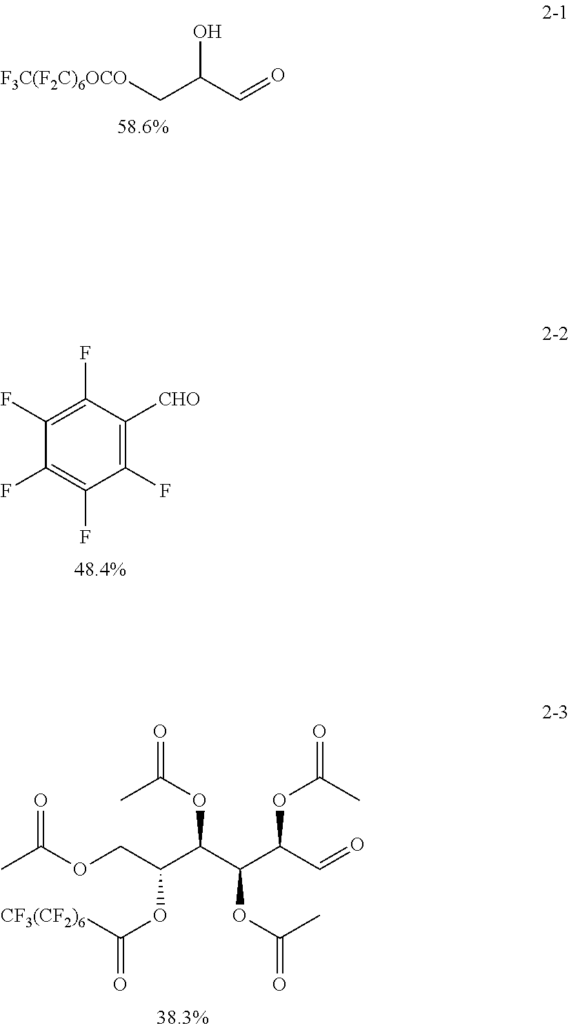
[F3C(F2C)6OCO]CC(C=O)O.C1(F)=C([CHO])C(F)=C(F)C(F)=C1F.[CF3(CF2)6]C(OC(C(C(C(C=O)OC(=O)C)OC(=O)C)OC(C)=O)COC(C)=O)=O
